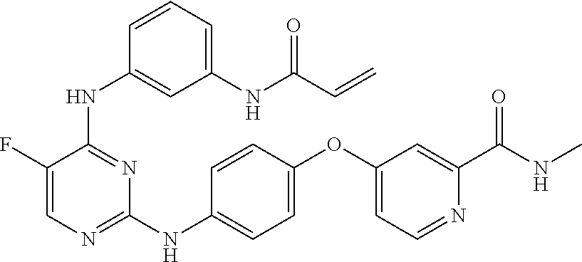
C1=C(F)C(NC2=CC(NC(C=C)=O)=CC=C2)=NC(NC2=CC=C(OC3=CC=NC(C(NC)=O)=C3)C=C2)=N1
